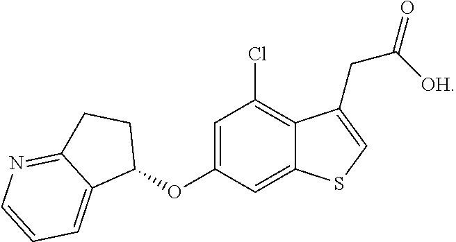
C1=C(OC2CCC3=NC=CC=C23)C=C2C(=C1Cl)C(CC([OH])=O)=CS2
